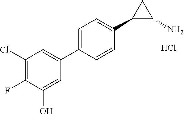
Cl.C1(Cl)=C(F)C(O)=CC(C2=CC=C(C3C(N)C3)C=C2)=C1
